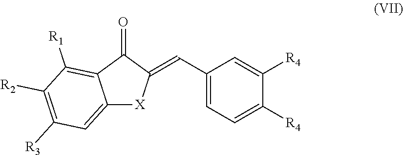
C12=CC([R3])=C([R2])C([R1])=C1C(=O)C(=CC1=CC=C([R4])C([R4])=C1)[X]2
